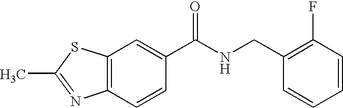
C12=C(C=C(C(NCC3=C(F)C=CC=C3)=O)C=C1)SC(C)=N2
